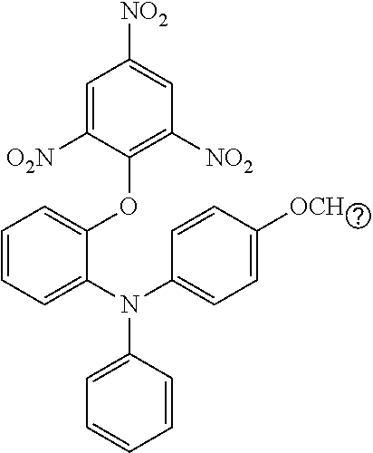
C1=C([O2N])C(OC2=CC=CC=C2N(C2=CC=C([OCH3])C=C2)C2=CC=CC=C2)=C([NO2])C=C1[NO2]
